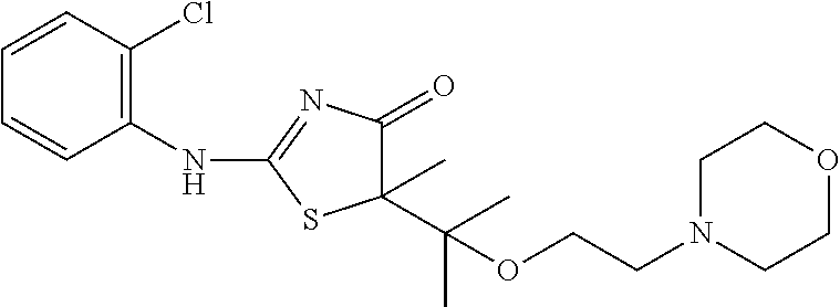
C(C)(C)(OCCN1CCOCC1)C1(C)C(=O)N=C(NC2=C(Cl)C=CC=C2)S1
